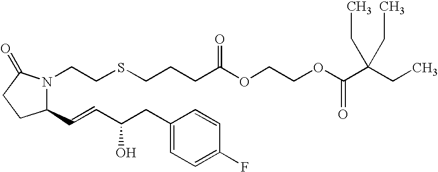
C1(C=CC(CC2=CC=C(F)C=C2)O)N(CCSCCCC(OCCOC(C(CC)(CC)CC)=O)=O)C(=O)CC1
